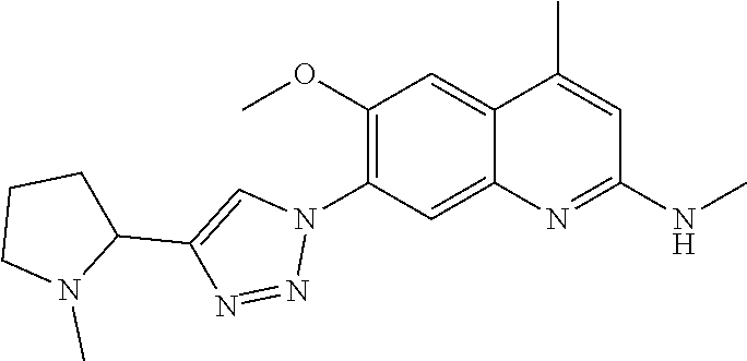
C12=CC(OC)=C(N3C=C(C4CCCN4C)N=N3)C=C1N=C(NC)C=C2C
